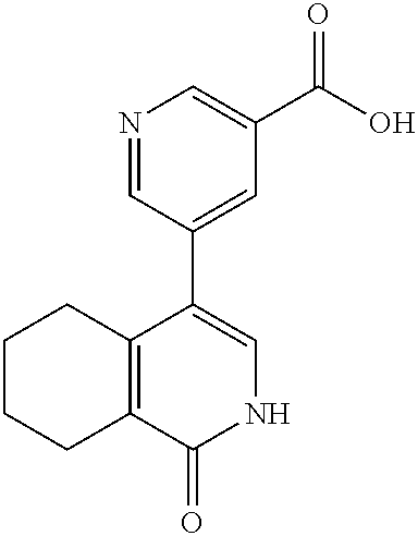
C1CCC2=C(C1)C(=O)NC=C2C1=CC(C(O)=O)=CN=C1
